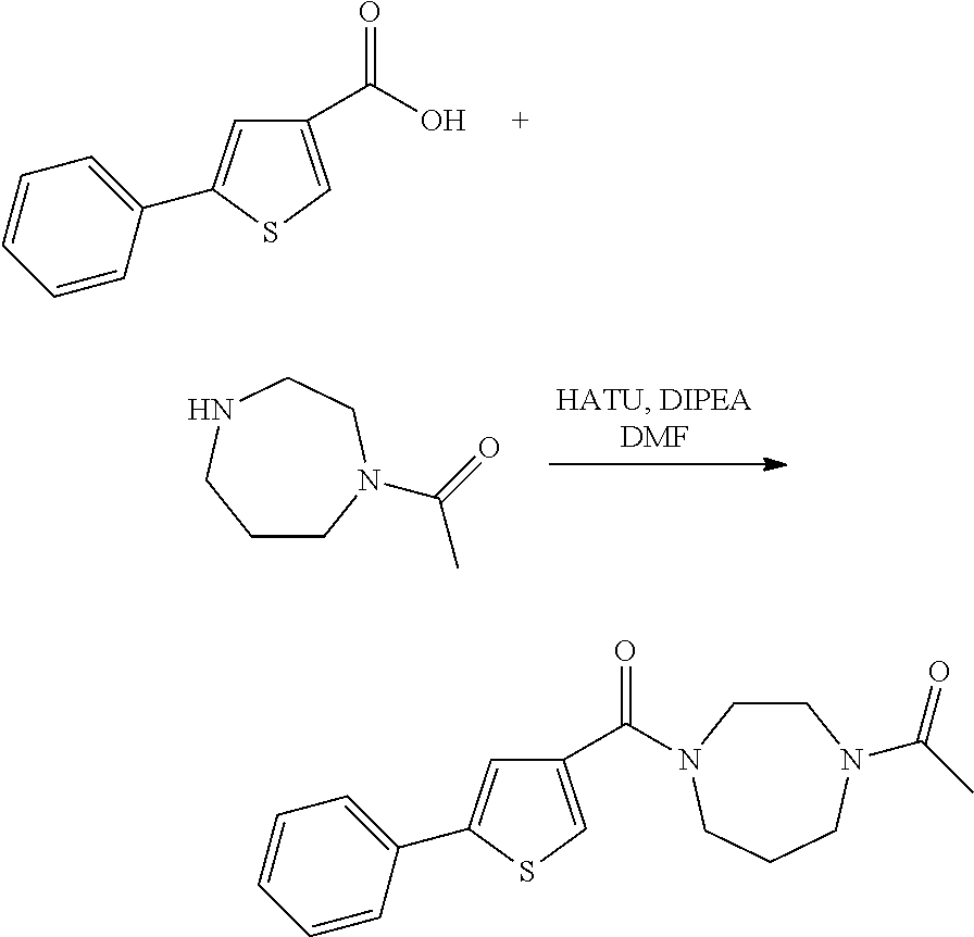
C1(C(O)=O)=CSC(C2=CC=CC=C2)=C1.C1CN(C(=O)C)CCNC1.C1(C(=O)N2CCN(C(C)=O)CCC2)=CSC(C2=CC=CC=C2)=C1
